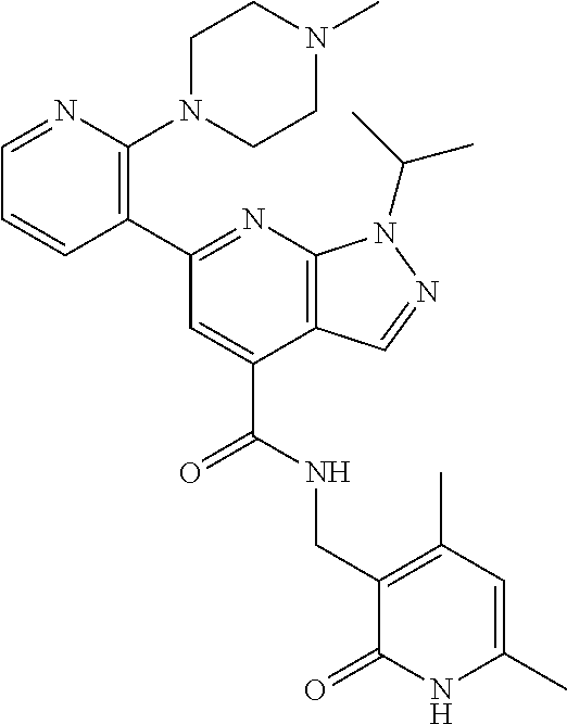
C12=C(N=C(C3=C(N4CCN(C)CC4)N=CC=C3)C=C1C(=O)NCC1=C(C)C=C(C)NC1=O)N(C(C)C)N=C2
